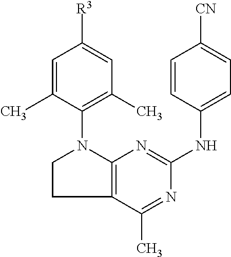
C1=C(C)C(N2CCC3=C2N=C(NC2=CC=C([CN])C=C2)N=C3C)=C(C)C=C1[R3]
